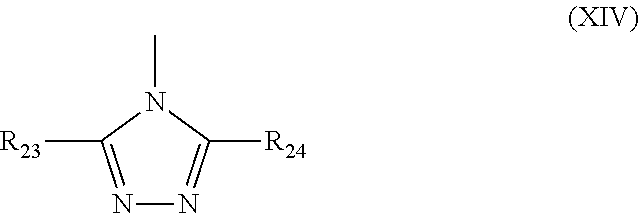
N1=C([R23])N(C)C([R24])=N1
